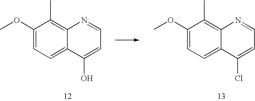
C1(OC)=CC=C2C(=C1C)N=CC=C2O.C1(OC)=CC=C2C(=C1C)N=CC=C2Cl
